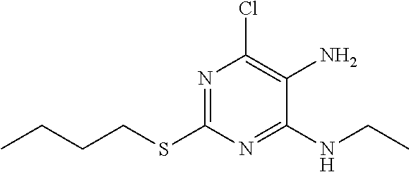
C1(SCCCC)=NC(Cl)=C(N)C(NCC)=N1
